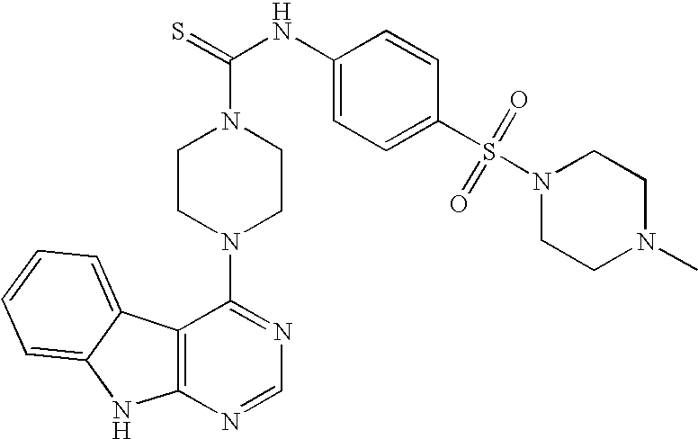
C12=C(N=CN=C1N1CCN(C(=S)NC3=CC=C(S(=O)(=O)N4CCN(C)CC4)C=C3)CC1)NC1=CC=CC=C21
